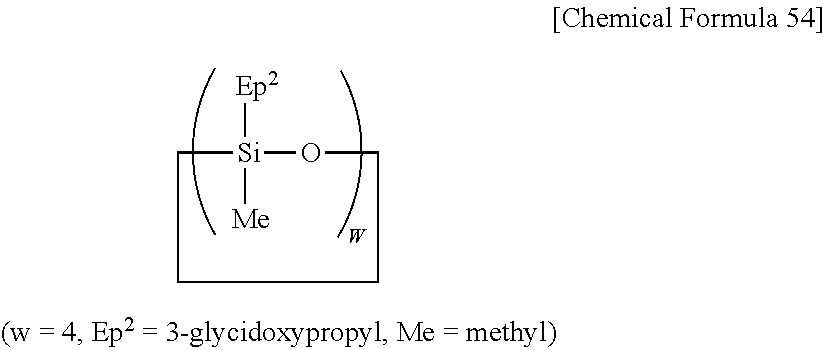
[Ep2][Si]1([Me])OCCCC1
